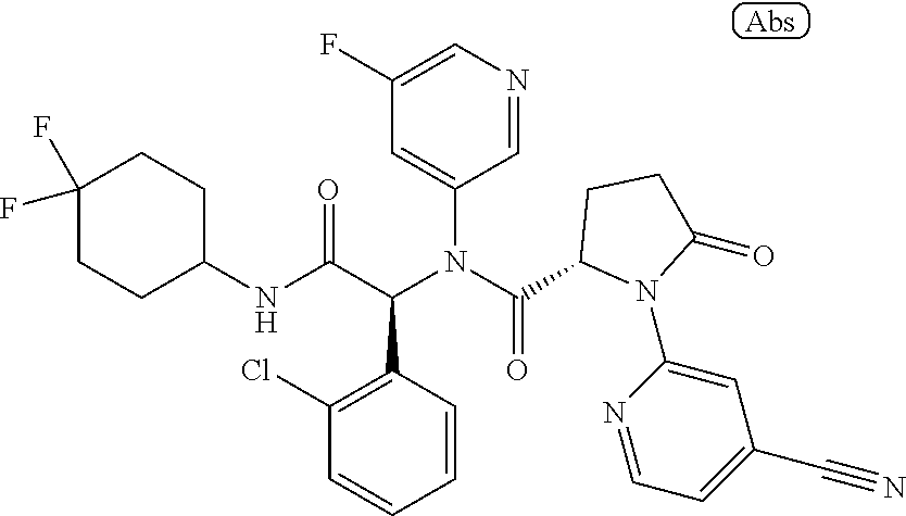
C1(F)=CN=CC(N(C(C2N(C3=CC(C#N)=CC=N3)C(=O)CC2)=O)C(C(NC2CCC(F)(F)CC2)=O)C2=C(Cl)C=CC=C2)=C1
